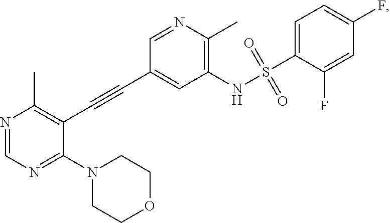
N1=CN=C(N2CCOCC2)C(C#CC2=CC(NS(C3=CC=C(F)C=C3F)(=O)=O)=C(C)N=C2)=C1C
